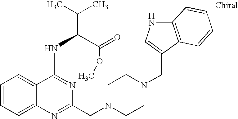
C1=CC=C2C(=C1)C(NC(C(C)C)C(=O)OC)=NC(CN1CCN(CC3=CNC4=C3C=CC=C4)CC1)=N2
